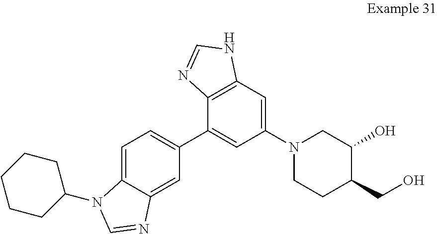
C1=C2C(=CC(C3=CC(N4CCC(CO)C(O)C4)=CC4=C3N=CN4)=C1)N=CN2C1CCCCC1
